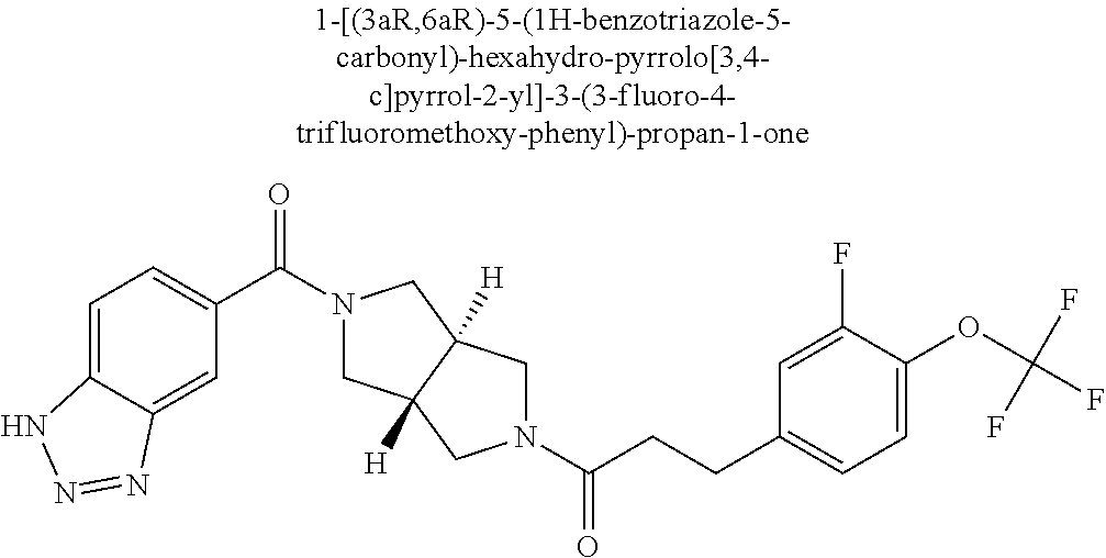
C(CCC1=CC=C(OC(F)(F)F)C(F)=C1)(=O)N1CC2([H])CN(C(=O)C3=CC=C4C(=C3)N=NN4)CC2([H])C1
